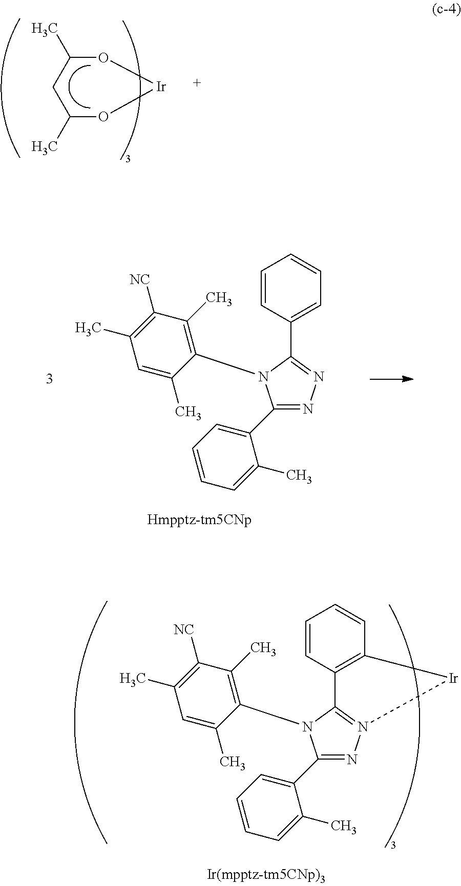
C1(C)CC(C)O[Ir]O1.C1=CC(C2=NN=C(C3=CC=CC=C3C)N2C2=C(C)C([NC])=C(C)C=C2C)=CC=C1.C1=CC2=C(C=C1)[Ir]N1=C2N(C2=C(C)C([NC])=C(C)C=C2C)C(C2=CC=CC=C2C)=N1
